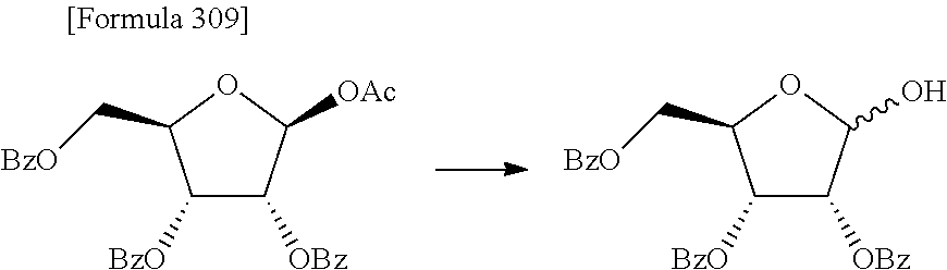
C1([BzO])C([OBz])C([OAc])OC1C[BzO].C1([BzO])C([OBz])C(O)OC1C[BzO]
